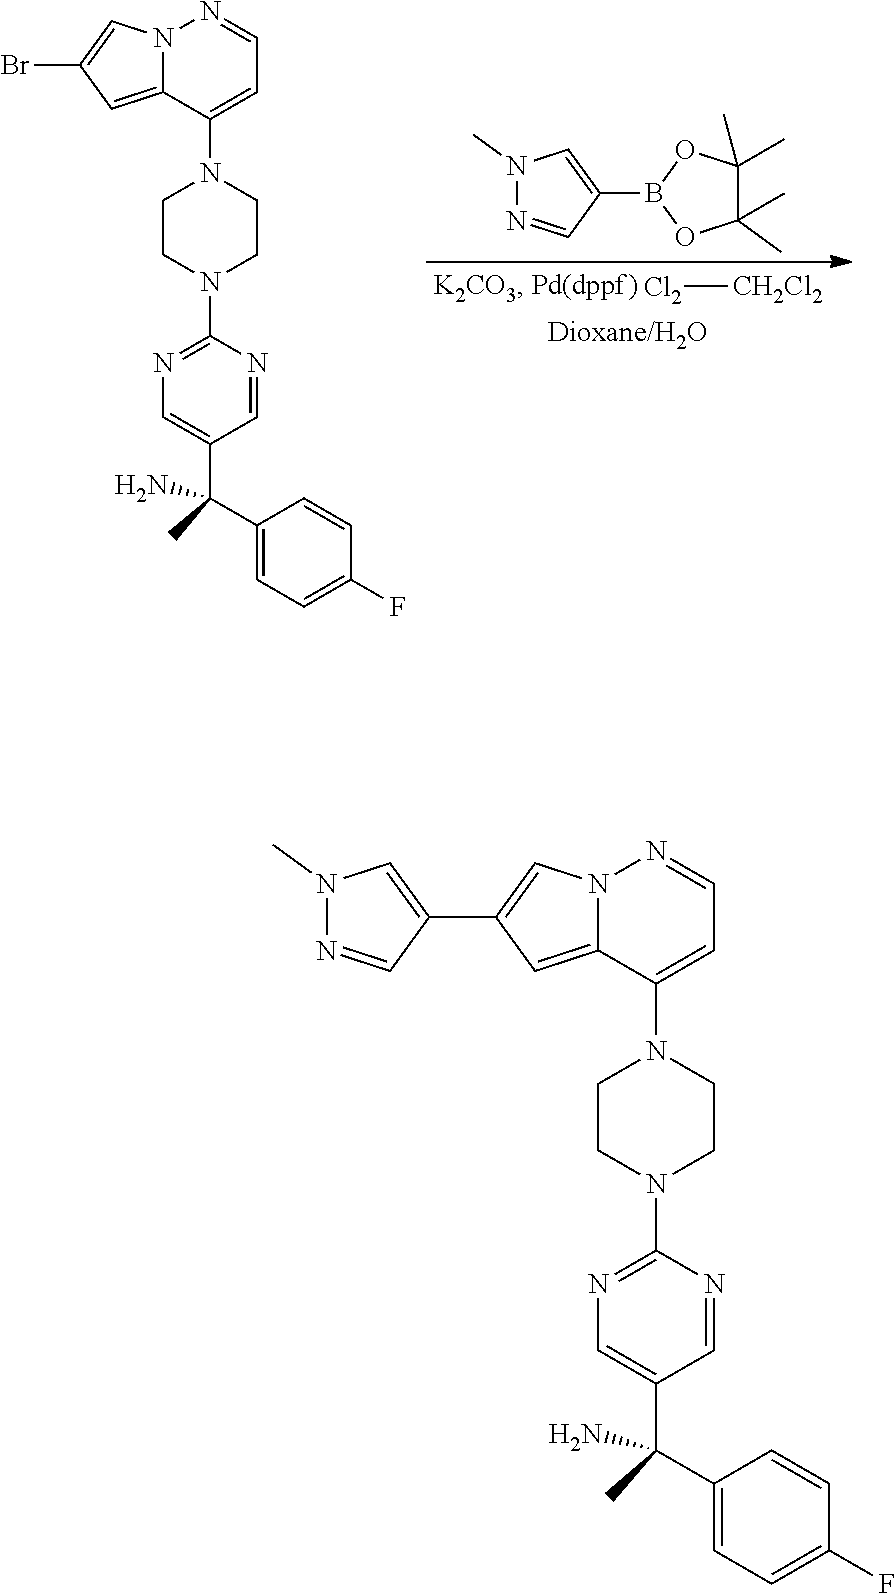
C1CN(C2=NC=C(C(C)(C3=CC=C(F)C=C3)N)C=N2)CCN1C1=CC=NN2C1=CC(Br)=C2.N1(C)N=CC(B2OC(C)(C)C(C)(C)O2)=C1.[Cl2][CH2Cl2].C1CN(C2=NC=C(C(C)(C3=CC=C(F)C=C3)N)C=N2)CCN1C1=CC=NN2C1=CC(C1=CN(C)N=C1)=C2
